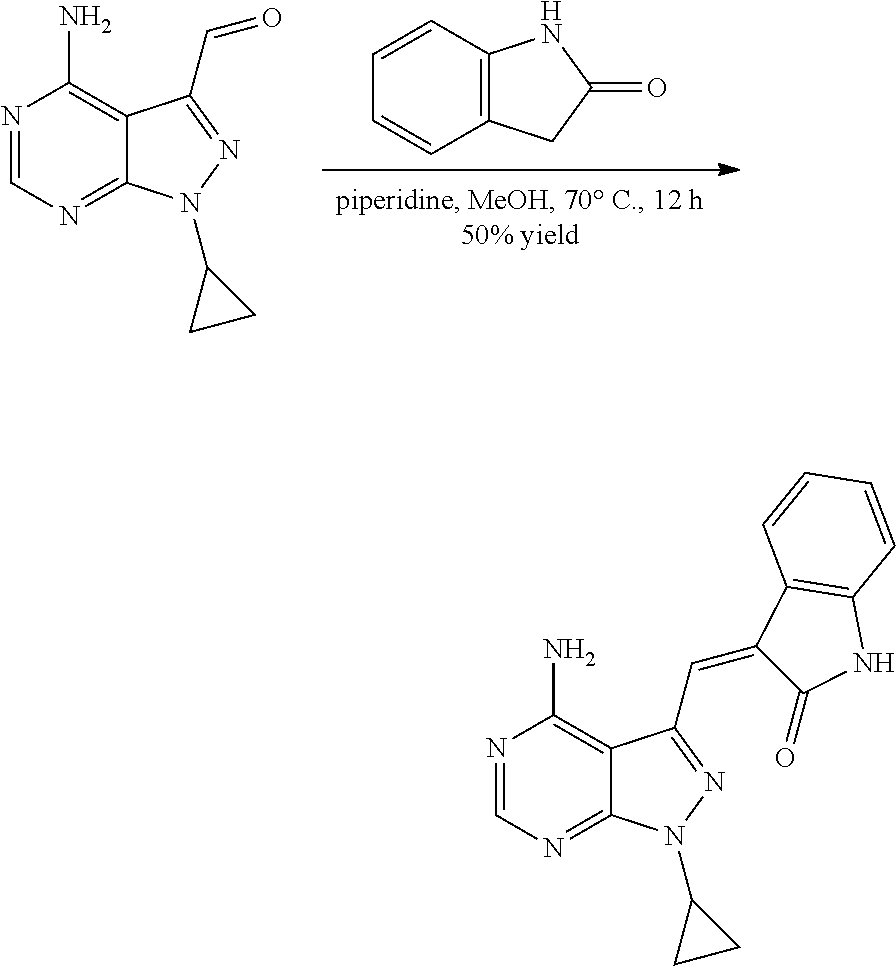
C1=CC2=C(C=C1)NC(=O)C2.N1(C2CC2)N=C(C=O)C2=C(N)N=CN=C12.N1(C2CC2)N=C(C=C2C3=C(C=CC=C3)NC2=O)C2=C(N)N=CN=C12
